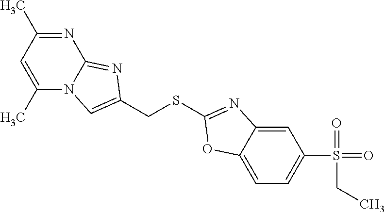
C1(C)=CC(C)=NC2=NC(CSC3=NC4=CC(S(=O)(=O)CC)=CC=C4O3)=CN12
